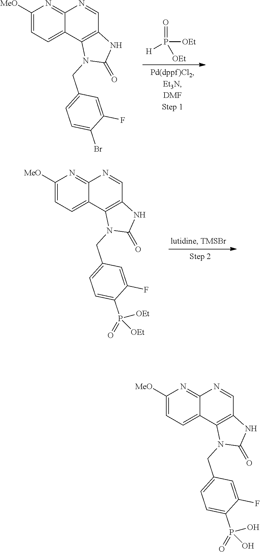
C1=C([MeO])N=C2C(=C1)C1=C(C=N2)NC(=O)N1CC1=CC=C(Br)C(F)=C1.O=P([H])([OEt])[OEt].C1=C([MeO])N=C2C(=C1)C1=C(C=N2)NC(=O)N1CC1=CC=C(P(=O)([OEt])[OEt])C(F)=C1.C1=C([MeO])N=C2C(=C1)C1=C(C=N2)NC(=O)N1CC1=CC=C(P(=O)(O)O)C(F)=C1
